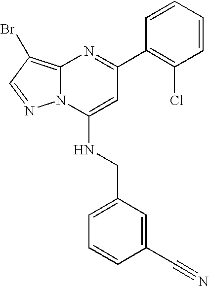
C1(C2=NC3=C(Br)C=NN3C(NCC3=CC=CC(C#N)=C3)=C2)=C(Cl)C=CC=C1
